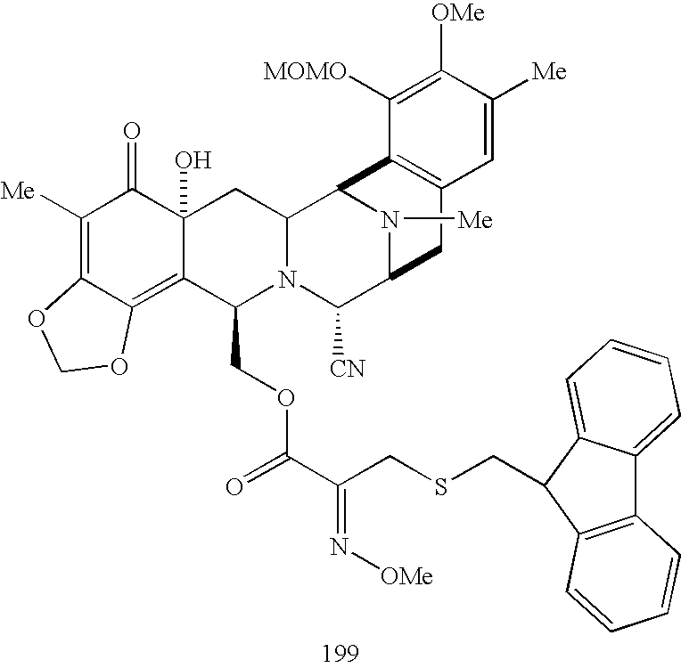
C1([Me])=C2C(=C3C(O)(C1=O)CC1N(C3COC(C(CSCC3C4=CC=CC=C4C4=C3C=CC=C4)=N[OMe])=O)C([CN])C3N([Me])C1C1=C(C3)C=C([Me])C([OMe])=C1[MOMO])OCO2
